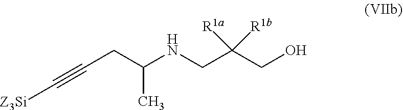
[Z3Si]C#CCC(NCC(CO)([R1b])[R1a])C
